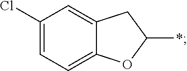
C1(Cl)=CC=C2C(=C1)CC(*)O2
